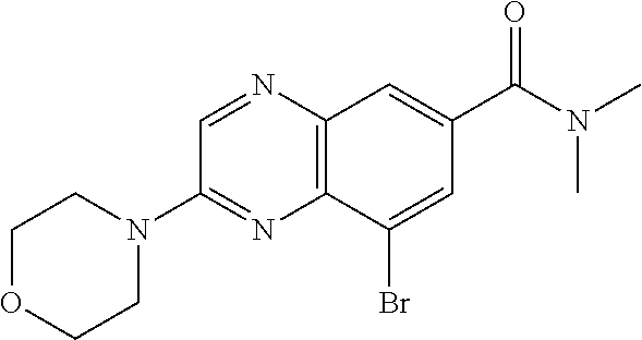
C12=C(C(Br)=CC(C(N(C)C)=O)=C1)N=C(N1CCOCC1)C=N2
